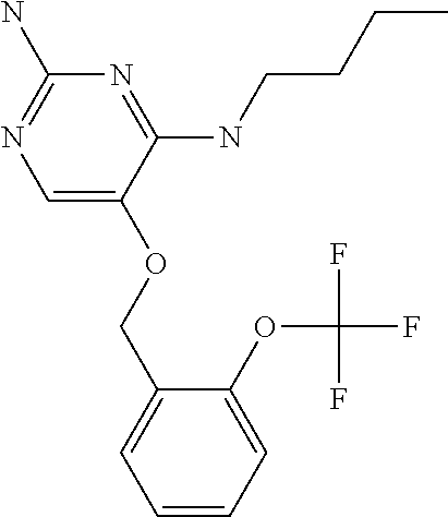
C1=C(OC(F)(F)F)C(COC2=CN=C(N)N=C2NCCCC)=CC=C1
